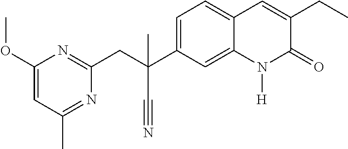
C(C1=CC=C2C(=C1)N([H])C(=O)C(CC)=C2)(CC1=NC(OC)=CC(C)=N1)(C#N)C
